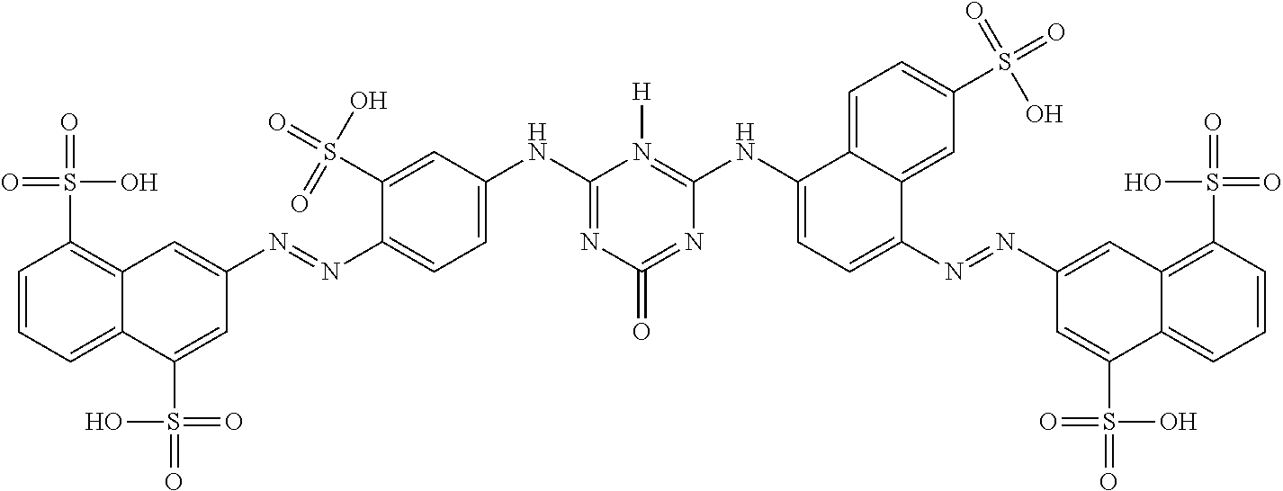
C1=CC=C2C(=C1S(=O)(O)=O)C=C(N=NC1=CC=C(NC3=NC(=O)=NC(NC4=CC=C(N=NC5=CC6=C(S(=O)(=O)O)C=CC=C6C(S(=O)(O)=O)=C5)C5=CC(S(=O)(=O)O)=CC=C45)=N3[H])C=C1S(=O)(O)=O)C=C2S(=O)(=O)O
